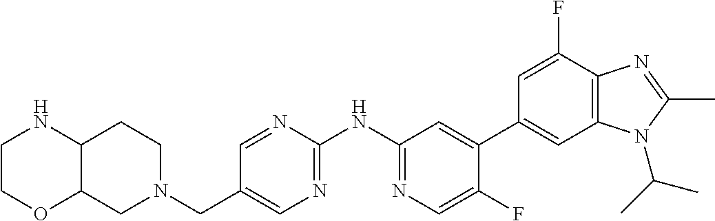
C12C(CN(CC3=CN=C(NC4=NC=C(F)C(C5=CC6=C(C(F)=C5)N=C(C)N6C(C)C)=C4)N=C3)CC1)OCCN2
